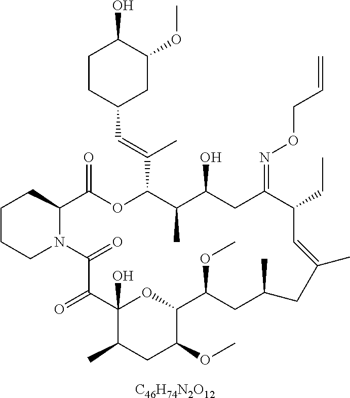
C1CCN2C(C1)C(=O)OC(C(=CC1CC(OC)C(O)CC1)C)C(C)C(O)CC(=NOCC=C)C(CC)C=C(C)CC(C)CC(OC)C1OC(O)(C(=O)C2=O)C(C)CC1OC.[C46H74N2O12]
